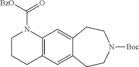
[BzO]C(N1CCCC2=C1C=C1C(=C2)CCN([Boc])CC1)=O
